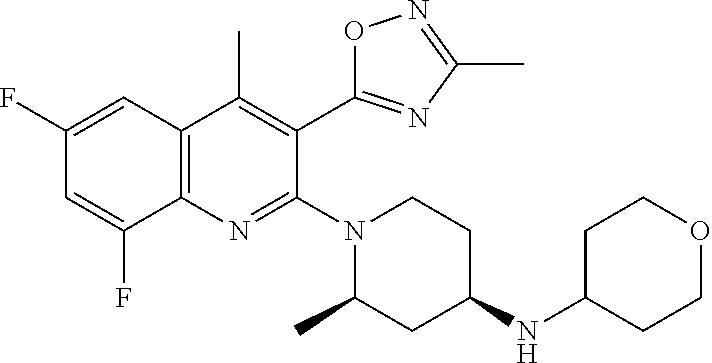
C1(F)=CC2=C(N=C(N3CCC(NC4CCOCC4)CC3C)C(C3=NC(C)=NO3)=C2C)C(F)=C1
